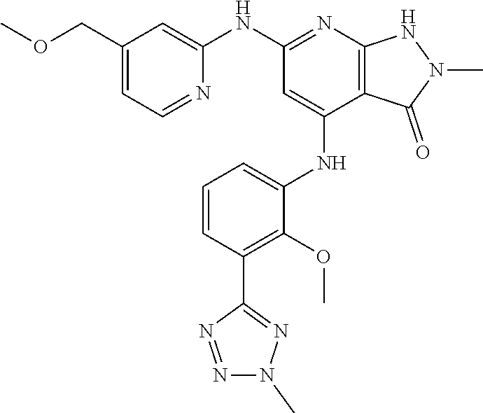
C12=C(N=C(NC3=CC(COC)=CC=N3)C=C1NC1=CC=CC(C3=NN(C)N=N3)=C1OC)NN(C)C2=O
